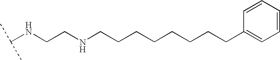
C(NCCNCCCCCCCCC1=CC=CC=C1)(C)C
